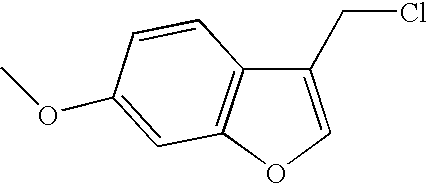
C1(CCl)=COC2=C1C=CC(OC)=C2
